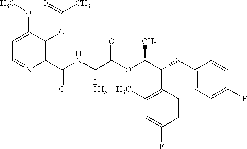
C1(C)=C(C(C(OC(C(NC(C2=C(OC(C)=O)C(OC)=CC=N2)=O)C)=O)C)SC2=CC=C(F)C=C2)C=CC(F)=C1
